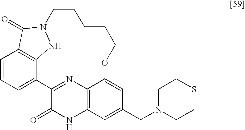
C1=CC=C2C3=C1C(=O)N(N3)CCCCCOC1=CC(CN3CCSCC3)=CC3=C1N=C2C(=O)N3
